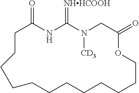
C1C(=O)NC(=[NHHCOOH])N([CD3])CC(=O)OCCCCCCCCCCC1
